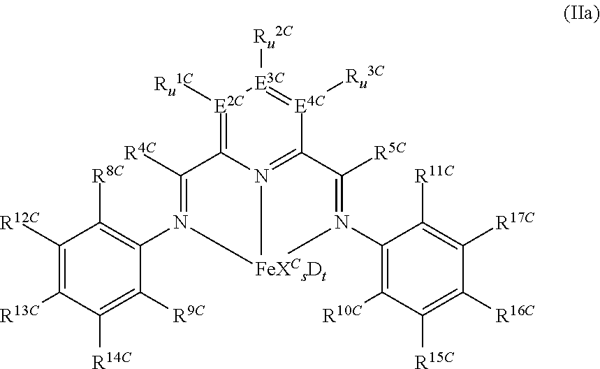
C1([R12C])=C([R13C])C([R14C])=C([R9C])C(N2=C([R4C])C3=[E2C]([Ru1C])[E3C]([Ru2C])=[E4C]([Ru3C])C4=N3[FeXCsDt]2N(C2=C([R10C])C([R15C])=C([R16C])C([R17C])=C2[R11C])=C4[R5C])=C1[R8C]
